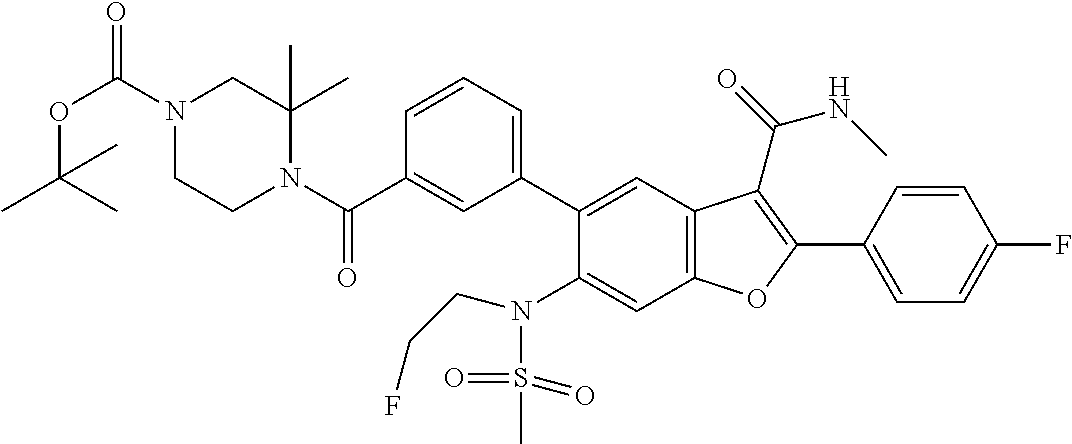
C1=CC(C2=C(C(=O)NC)C3=C(C=C(N(S(=O)(=O)C)CCF)C(C4=CC=CC(C(N5C(C)(C)CN(C(OC(C)(C)C)=O)CC5)=O)=C4)=C3)O2)=CC=C1F
